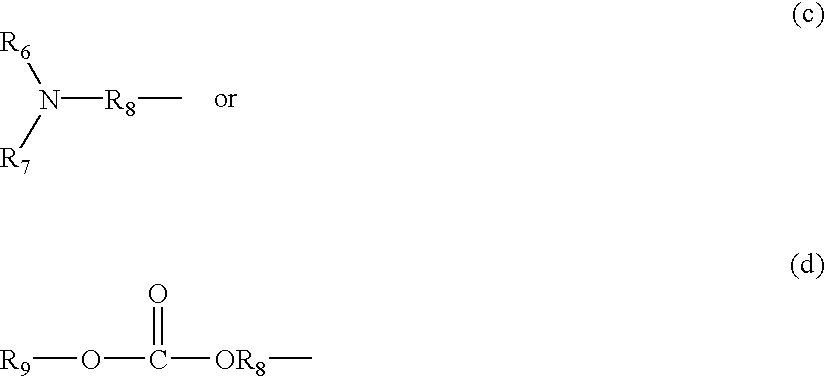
[R9]OC([OR8]C)=O.N([R8]C)([R6])[R7]
